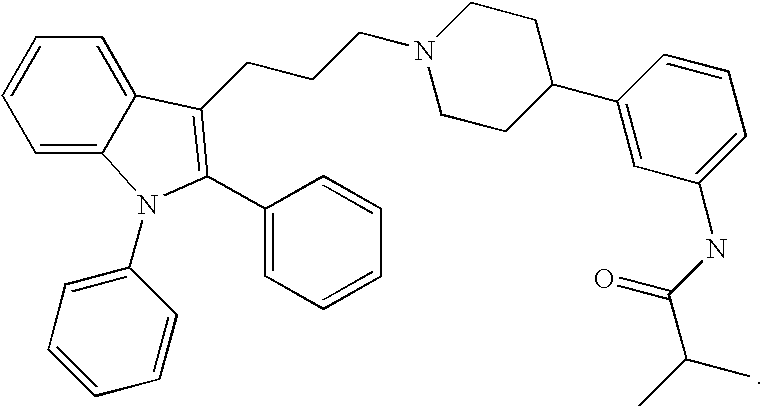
C(CCN1CCC(C2=CC(NC(C(C)C)=O)=CC=C2)CC1)C1=C(C2=CC=CC=C2)N(C2=CC=CC=C2)C2=CC=CC=C21
